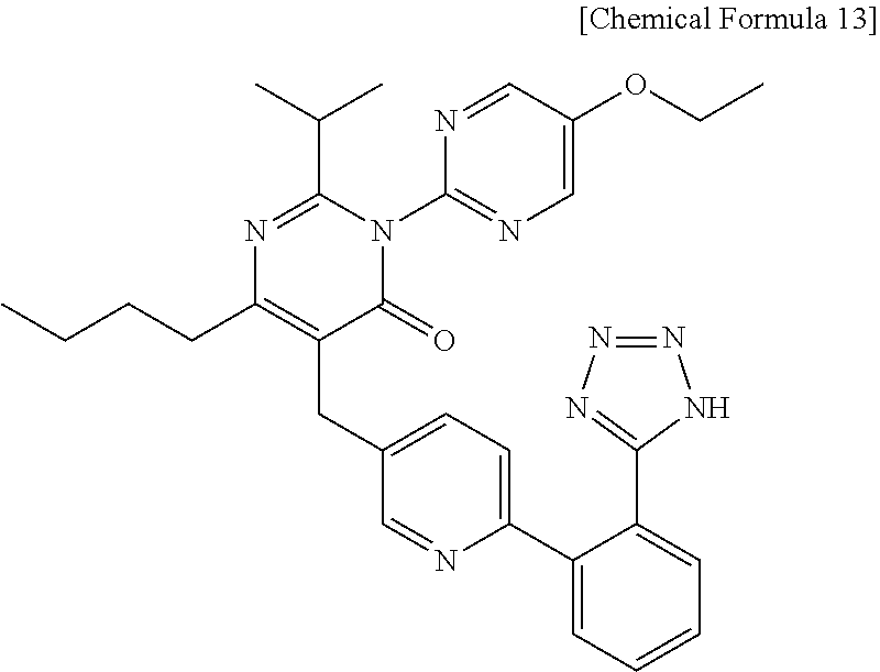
N1=C(C(C)C)N(C2=NC=C(OCC)C=N2)C(=O)C(CC2=CC=C(C3=CC=CC=C3C3=NN=NN3)N=C2)=C1CCCC
